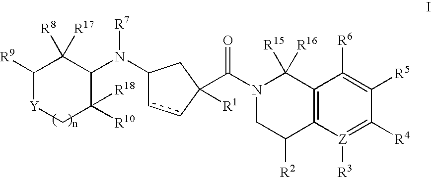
C1([R9])[Y]CC([R10])([R18])C(N(C2ccC(C(N3CC([R2])C4=C(C3([R16])[R15])C([R6])=C([R5])C([R4])=[Z]4[R3])=O)([R1])C2)[R7])C1([R8])[R17]
